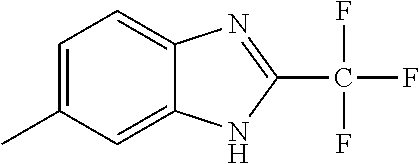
C12=CC=C(C)C=C1NC(C(F)(F)F)=N2
